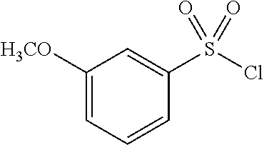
C1([H3CO])=CC=CC(S(Cl)(=O)=O)=C1
